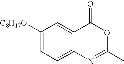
C12=CC([C8H17O])=CC=C1N=C(C)OC2=O
